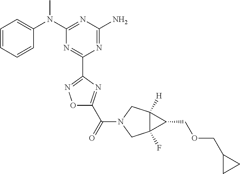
C1=CC=CC(N(C2=NC(N)=NC(C3=NOC(C(=O)N4CC5([H])C(F)(C4)C5COCC4CC4)=N3)=N2)C)=C1
